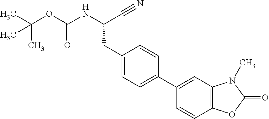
C12=C(C=C(C3=CC=C(CC(NC(OC(C)(C)C)=O)C#N)C=C3)C=C1)N(C)C(=O)O2
